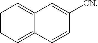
C1=CC=C2C(=C1)C=C([CN])C=C2
